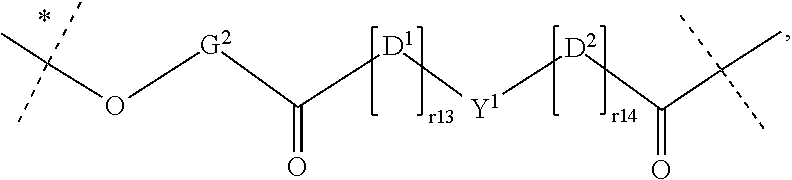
C(O[G2]C([D1][Y1][D2]C(C(C)(C)C)=O)=O)(C)(C)C
